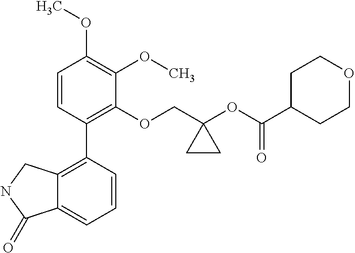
C1=CC(C2=C3C(=CC=C2)C(=O)NC3)=C(OCC2(OC(C3CCOCC3)=O)CC2)C(OC)=C1OC
